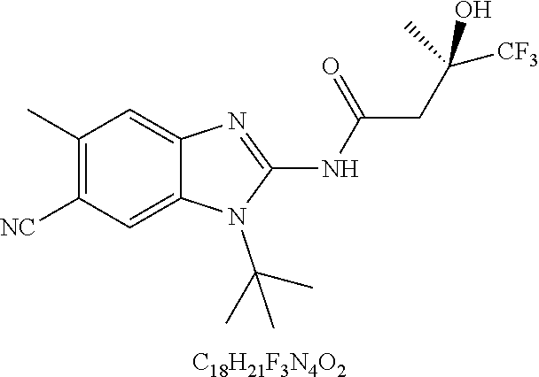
[C18H21F3N4O2].C1(C)=C([NC])C=C2C(=C1)N=C(NC(CC(C)(O)[CF3])=O)N2C(C)(C)C
